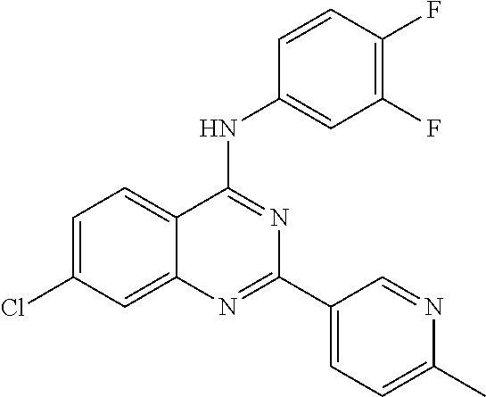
C1=C(Cl)C=C2C(=C1)C(NC1=CC(F)=C(F)C=C1)=NC(C1=CC=C(C)N=C1)=N2
